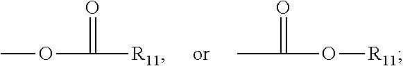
COC(=O)[R11].CC(O[R11])=O
